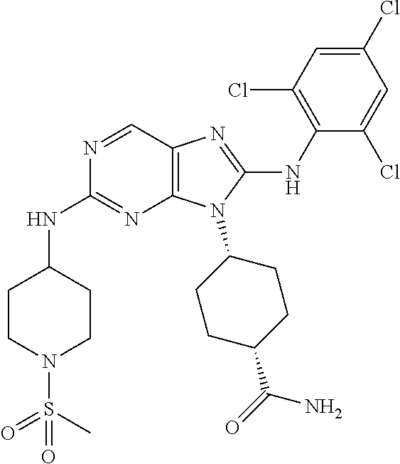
N1=CC2=C(N=C1NC1CCN(S(C)(=O)=O)CC1)N(C1CCC(C(=O)N)CC1)C(NC1=C(Cl)C=C(Cl)C=C1Cl)=N2
